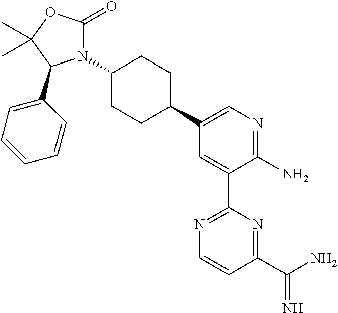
N1(C2CCC(C3=CN=C(N)C(C4=NC=CC(C(N)=N)=N4)=C3)CC2)C(=O)OC(C)(C)C1C1=CC=CC=C1
